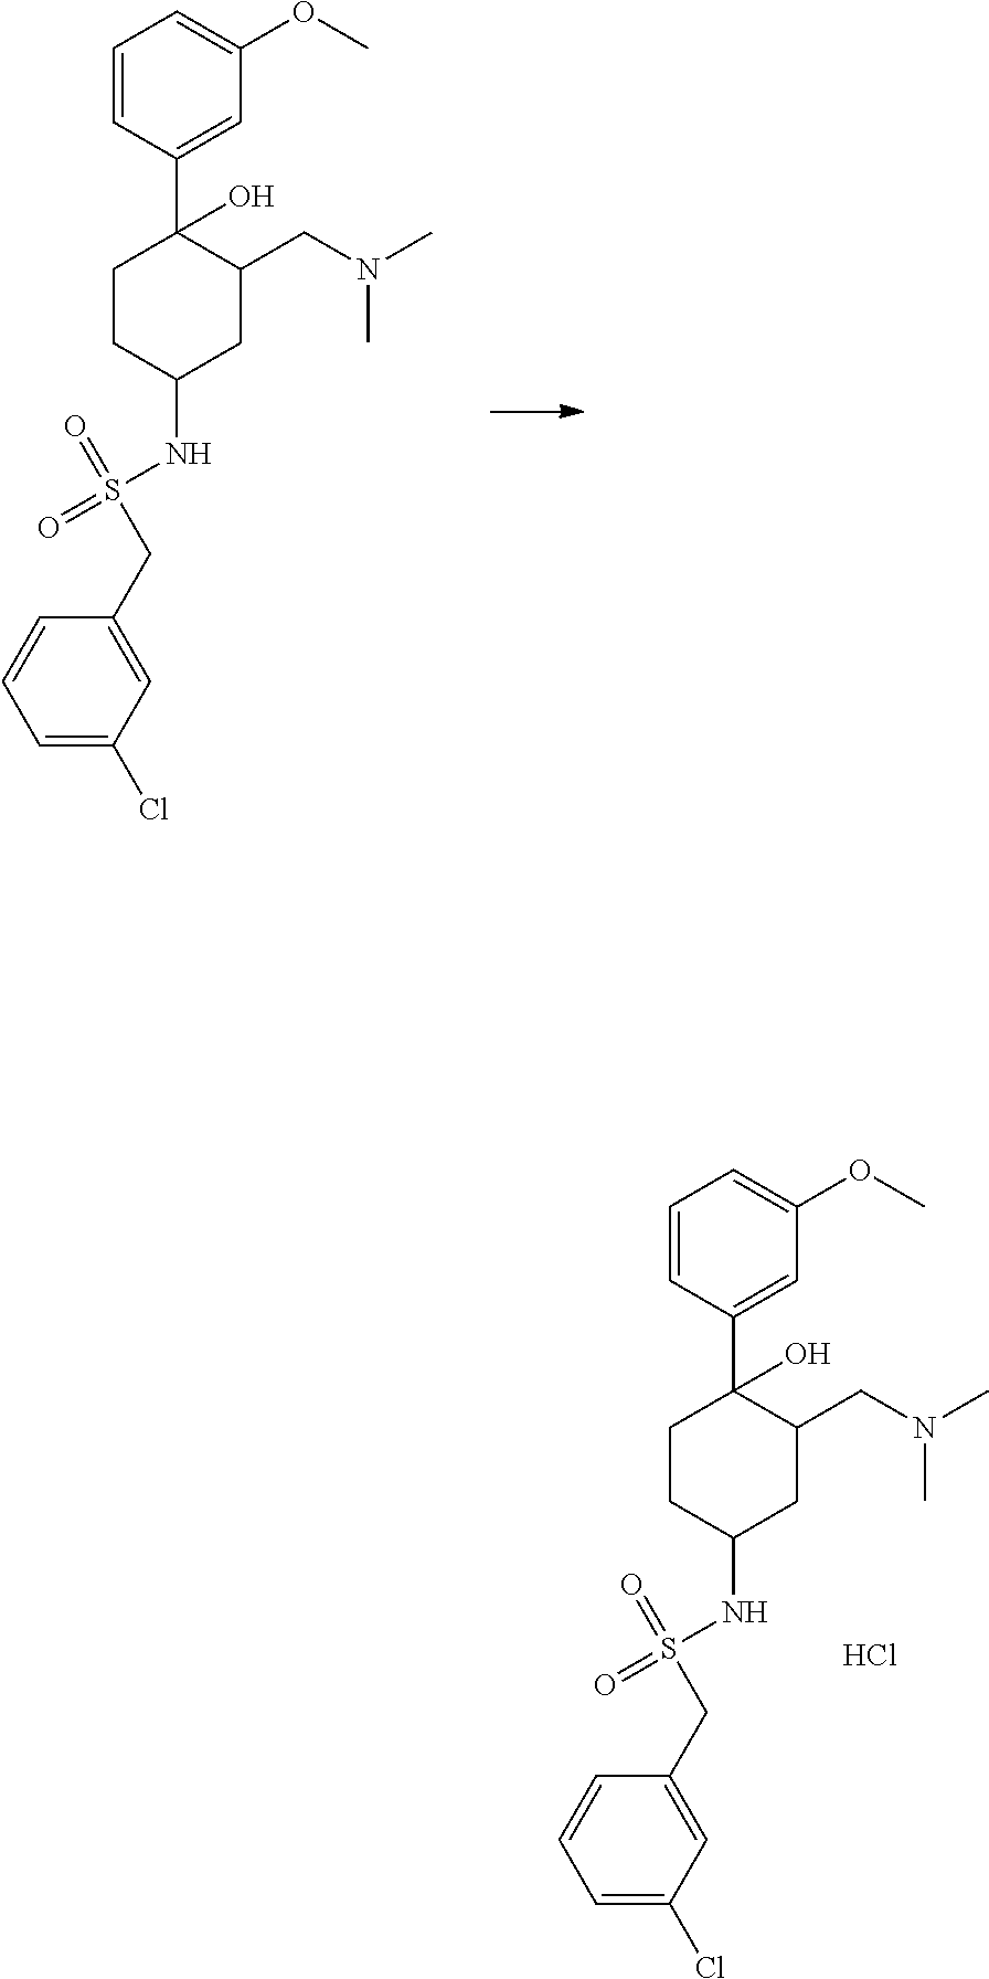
N(C)(CC1C(O)(C2=CC(OC)=CC=C2)CCC(NS(=O)(=O)CC2=CC(Cl)=CC=C2)C1)C.N(C)(CC1C(O)(C2=CC(OC)=CC=C2)CCC(NS(=O)(=O)CC2=CC(Cl)=CC=C2)C1)C.Cl
